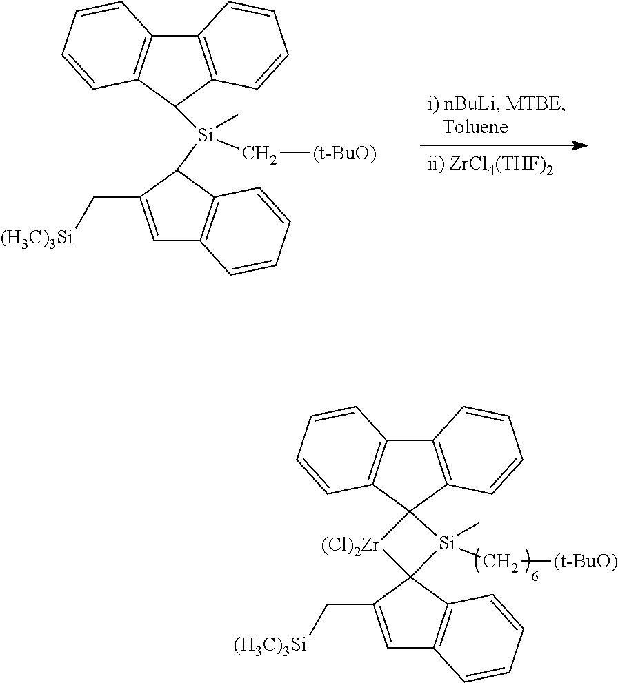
[Si](C)(C[(t-BuO)])(C1C2=C(C=C1C[(H3C)3Si])C=CC=C2)C1C2=C(C3=C1C=CC=C3)C=CC=C2.[Si]1(C)(C[(t-BuO)])C2(C3=C(C=C2C[(H3C)3Si])C=CC=C3)[(Cl)2Zr]C12C1=C(C3=C2C=CC=C3)C=CC=C1
